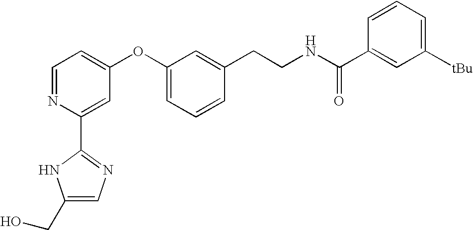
C1=NC(C2=NC=C(CO)N2)=CC(OC2=CC=CC(CCNC(C3=CC([tBu])=CC=C3)=O)=C2)=C1
